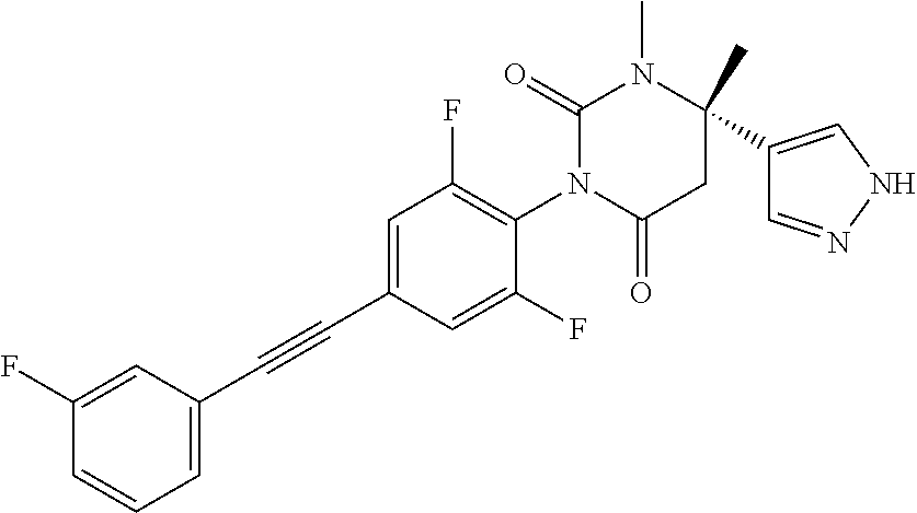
C1(F)=CC(C#CC2=CC(F)=C(N3C(=O)CC(C4=CNN=C4)(C)N(C)C3=O)C(F)=C2)=CC=C1
